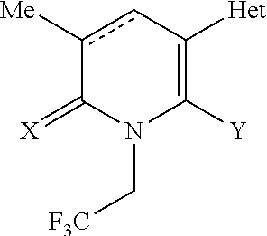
c1([Me])cC([Het])=C([Y])N(C[CF3])C1=[X]
